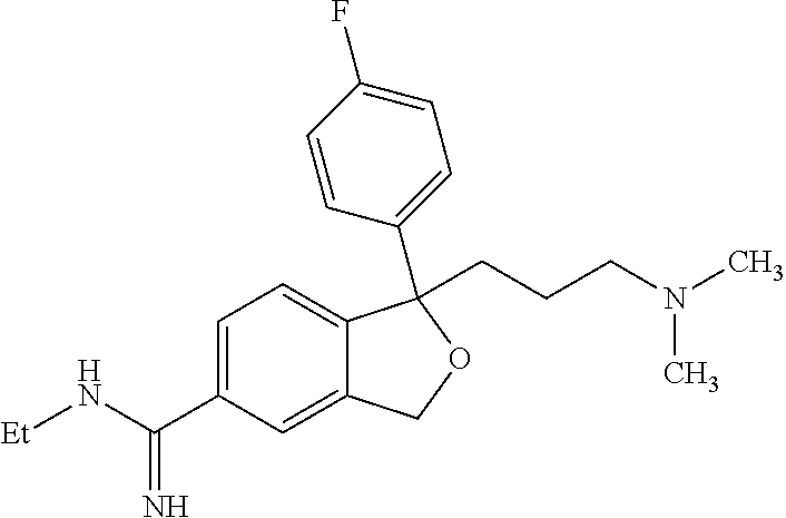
C1=C(C(N[Et])=N)C=C2C(=C1)C(C1=CC=C(F)C=C1)(CCCN(C)C)OC2
